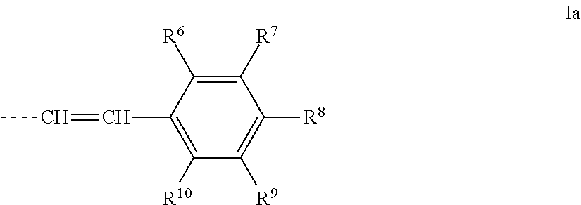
C1([R7])=C([R6])C(C=CC)=C([R10])C([R9])=C1[R8]
